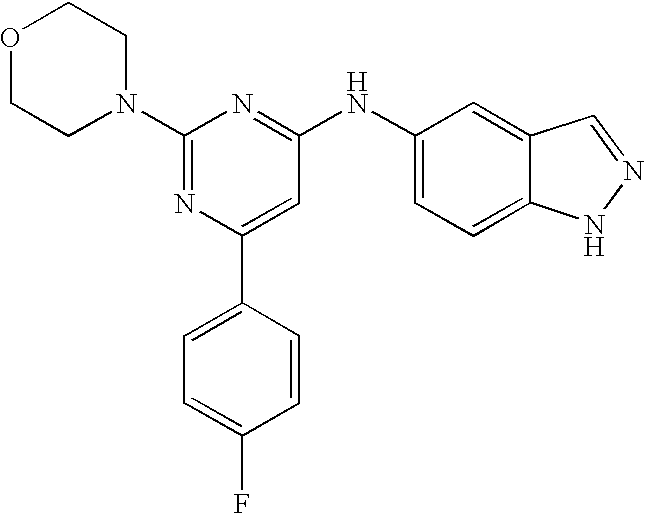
C1(N2CCOCC2)=NC(C2=CC=C(F)C=C2)=CC(NC2=CC=C3C(=C2)C=NN3)=N1
